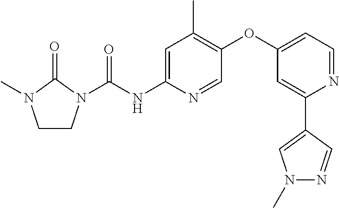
C1CN(C(NC2=CC(C)=C(OC3=CC=NC(C4=CN(C)N=C4)=C3)C=N2)=O)C(=O)N1C
